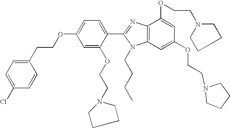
C1=C(OCCC2=CC=C(Cl)C=C2)C=C(OCCN2CCCC2)C(C2=NC3=C(N2CCCC)C=C(OCCN2CCCC2)C=C3OCCN2CCCC2)=C1
